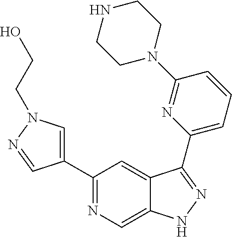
C1(C2=CN(CCO)N=C2)=NC=C2C(=C1)C(C1=CC=CC(N3CCNCC3)=N1)=NN2
